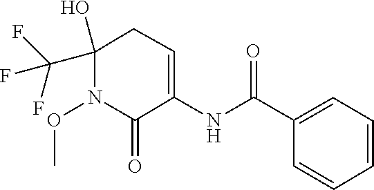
O(N1C(=O)C(NC(C2=CC=CC=C2)=O)=CCC1(O)C(F)(F)F)C
